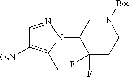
C1=NN(C2C(F)(F)CCN([Boc])C2)C(C)=C1[O2N]
